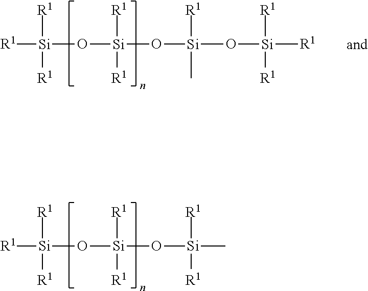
[R1][Si](O[Si](O[Si](C)([R1])O[Si]([R1])([R1])[R1])([R1])[R1])([R1])[R1].[R1][Si](O[Si](O[Si]([R1])([R1])C)([R1])[R1])([R1])[R1]
